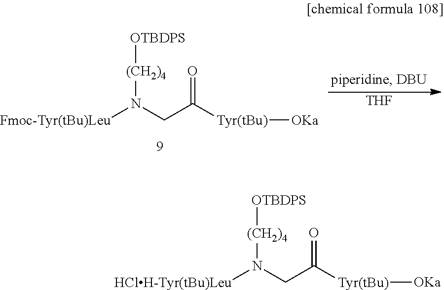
[HClH-Tyr(tBu)Leu]N(CC(=O)[Tyr(tBu)][OKa])[(CH2)4][OTBDPS].[Fmoc-Tyr(tBu)Leu]N(CC(=O)[Tyr(tBu)][OKa])[(CH2)4][OTBDPS].[THF]
